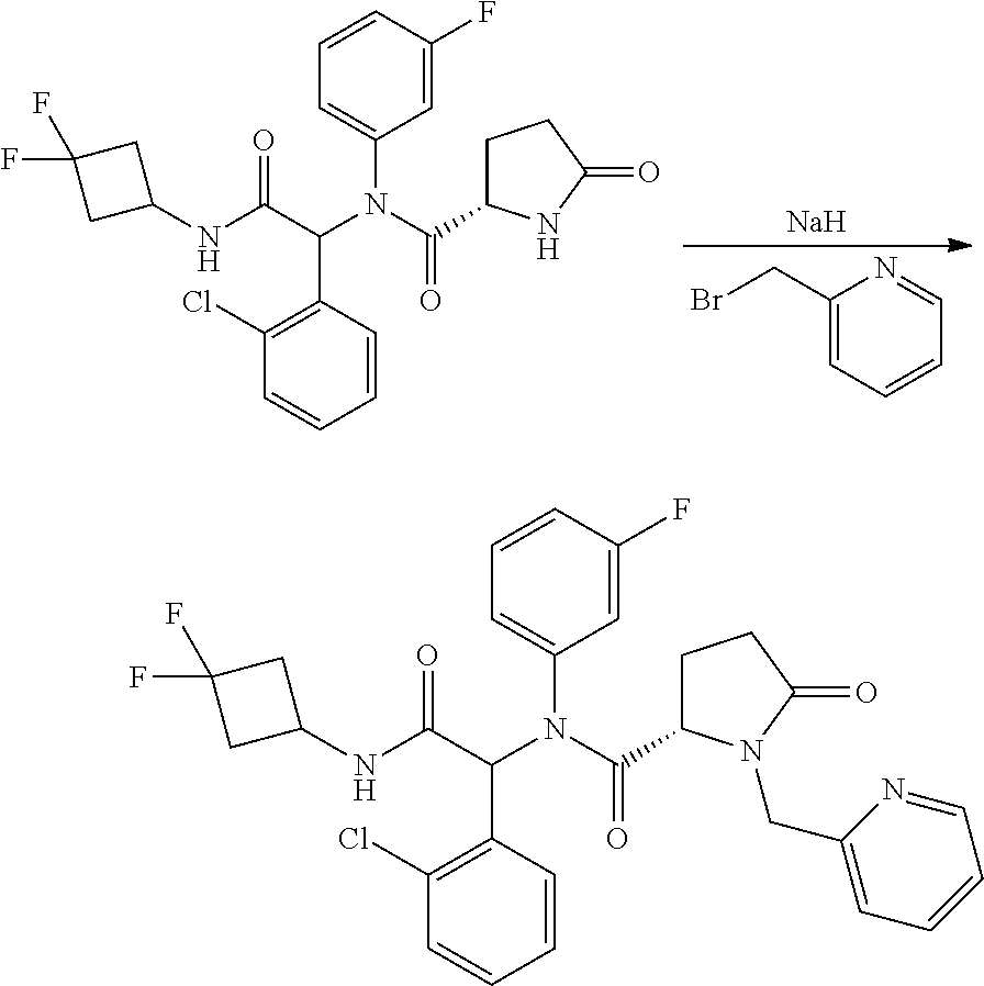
C1(CBr)=CC=CC=N1.[Na].C1=CC(C(C(=O)NC2CC(F)(F)C2)N(C(C2CCC(=O)N2)=O)C2=CC=CC(F)=C2)=C(Cl)C=C1.C1=CC(C(C(=O)NC2CC(F)(F)C2)N(C(C2CCC(=O)N2CC2=CC=CC=N2)=O)C2=CC=CC(F)=C2)=C(Cl)C=C1
